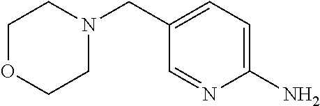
C1(N)=CC=C(CN2CCOCC2)C=N1
